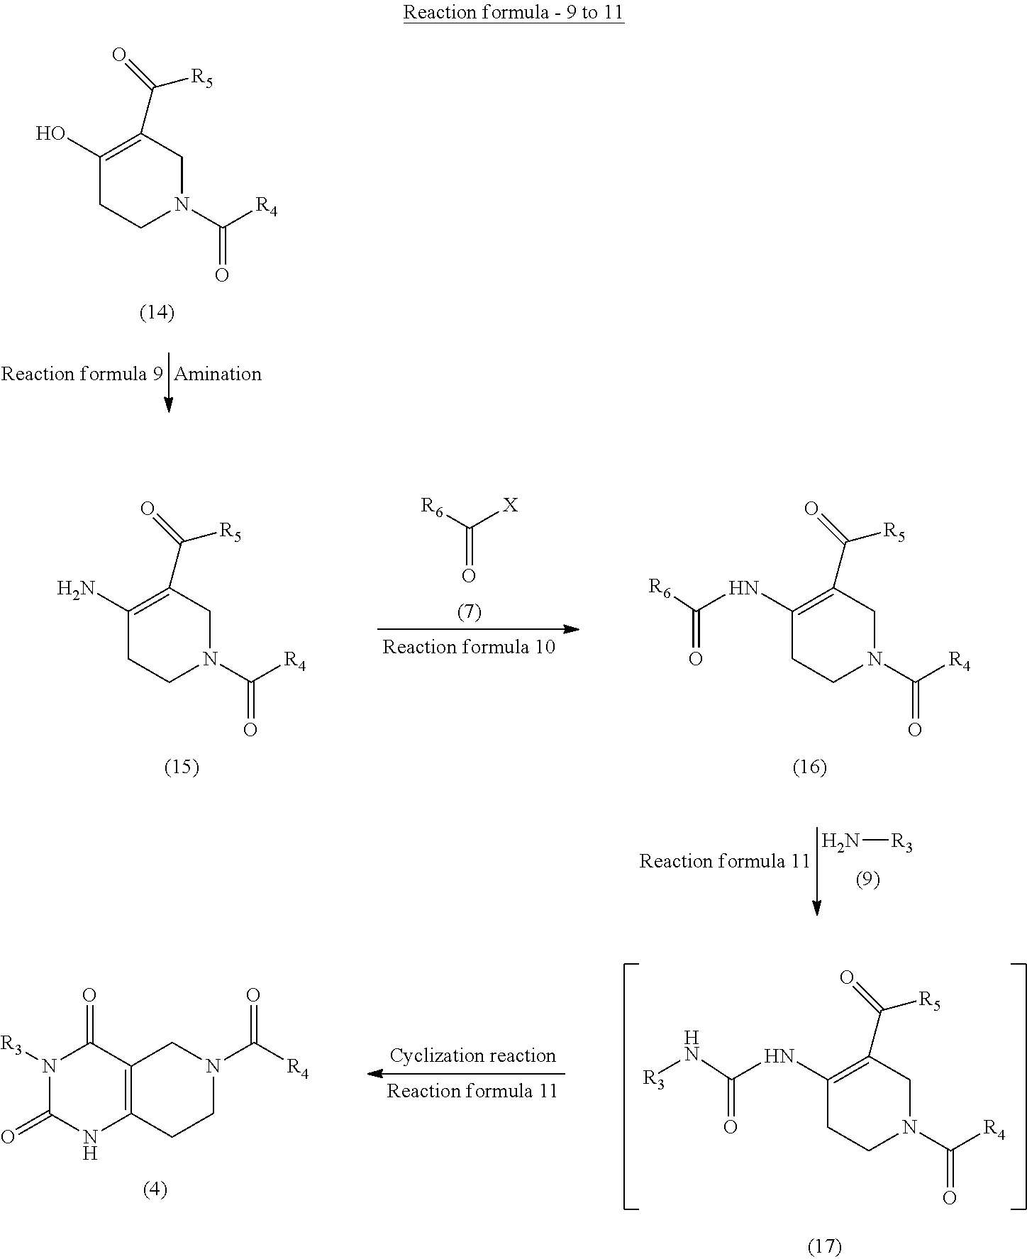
C1(O)=C(C(=O)[R5])CN(C([R4])=O)CC1.C1(N)=C(C(=O)[R5])CN(C([R4])=O)CC1.[R6]C([X])=O.C1(NC(=O)[R6])=C(C(=O)[R5])CN(C([R4])=O)CC1.N[R3].C1(NC(=O)N[R3])=C(C(=O)[R5])CN(C([R4])=O)CC1.N1([R3])C(=O)NC2=C(C1=O)CN(C([R4])=O)CC2
